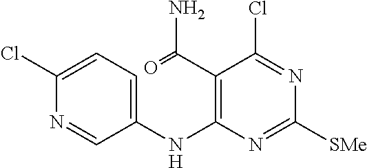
C1(Cl)=CC=C(NC2=C(C(=O)N)C(Cl)=NC([SMe])=N2)C=N1
